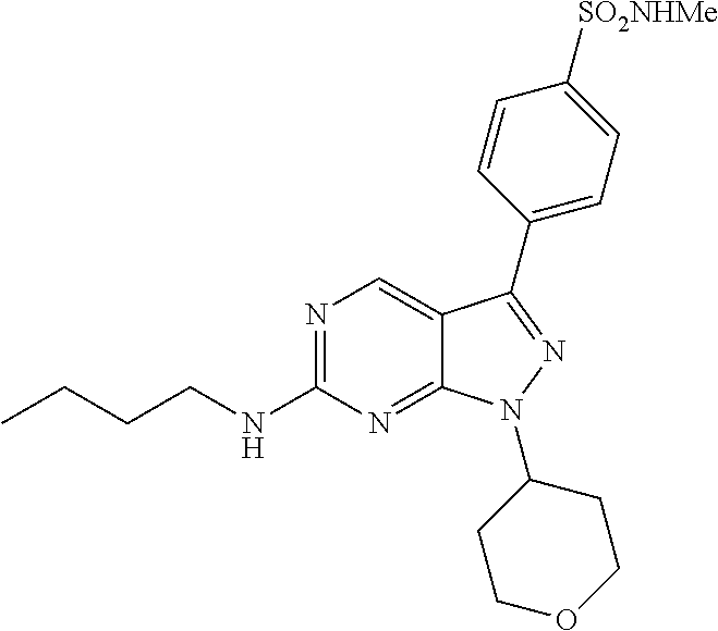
N1=C(NCCCC)N=C2C(=C1)C(C1=CC=C([SO2NHMe])C=C1)=NN2C1CCOCC1
